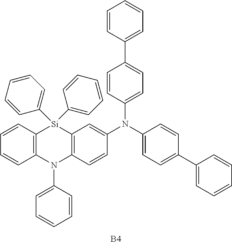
C1=CC2=C(C=C1)N(C1=CC=CC=C1)C1=C([Si]2(C2=CC=CC=C2)C2=CC=CC=C2)C=C(N(C2=CC=C(C3=CC=CC=C3)C=C2)C2=CC=C(C3=CC=CC=C3)C=C2)C=C1.[B4]
